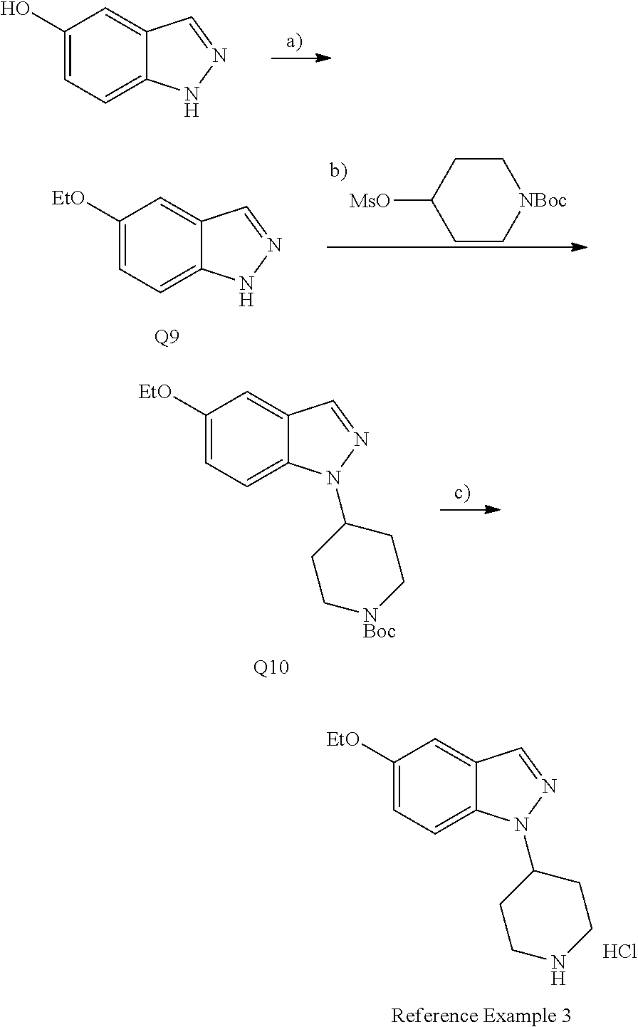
C1(O)=CC=C2C(=C1)C=NN2.C1([EtO])=CC=C2C(=C1)C=NN2.[Q9].C1C[NBoc]CCC1[MsO].C1([EtO])=CC=C2C(=C1)C=NN2C1CC[NBoc]CC1.[Q10].C1([EtO])=CC=C2C(=C1)C=NN2C1CCNCC1.Cl.[Reference Example 3]
